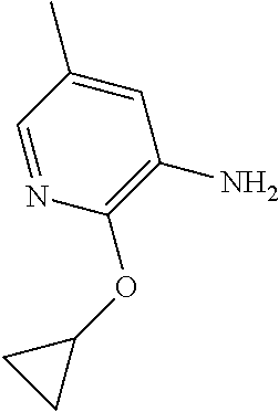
C1(C)=CC(N)=C(OC2CC2)N=C1
